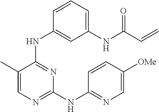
N(C1=NC(NC2=NC=C([OMe])C=C2)=NC=C1C)C1=CC(NC(C=C)=O)=CC=C1
